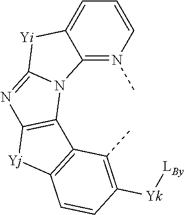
C12=C(N=C3N1C1=N(C)C=CC=C1[Yi]3)[Yj]C1=C2C(C)=C([Yk][LBy])C=C1
